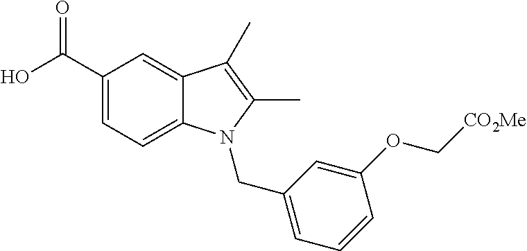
OC(C1=CC=C2C(=C1)C(C)=C(C)N2CC1=CC=CC(OC[CO2Me])=C1)=O
